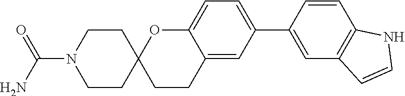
C12=CC(C3=CC4=C(C=C3)NC=C4)=CC=C1OC1(CC2)CCN(C(N)=O)CC1
